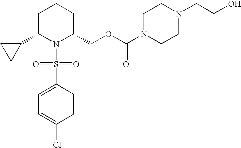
C1C(C2CC2)N(S(C2=CC=C(Cl)C=C2)(=O)=O)C(COC(N2CCN(CCO)CC2)=O)CC1
